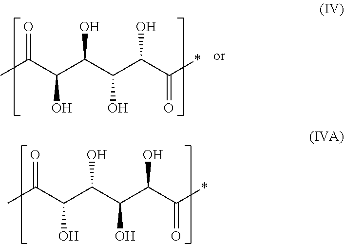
CC(C(C(C(C(C(*)=O)O)O)O)O)=O.CC(C(C(C(C(C(*)=O)O)O)O)O)=O
